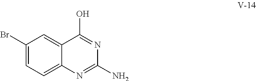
C1(Br)=CC=C2C(=C1)C(O)=NC(N)=N2
